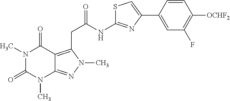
N1(C)C(=O)N(C)C2=NN(C)C(CC(NC3=NC(C4=CC(F)=C([OCHF2])C=C4)=CS3)=O)=C2C1=O
